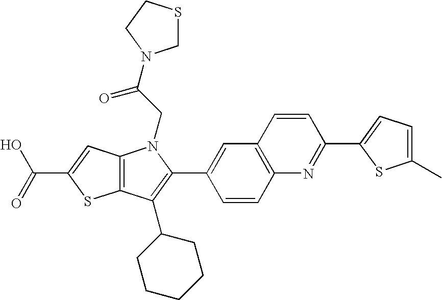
C(C1=CC2=C(S1)C(C1CCCCC1)=C(C1=CC3=C(C=C1)N=C(C1=CC=C(C)S1)C=C3)N2CC(=O)N1CSCC1)(=O)O
